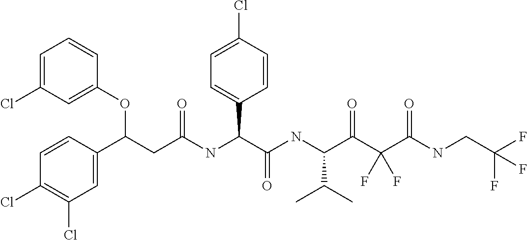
C1=C(Cl)C=C(OC(C2=CC(Cl)=C(Cl)C=C2)CC(=O)NC(C2=CC=C(Cl)C=C2)C(=O)NC(C(C)C)C(=O)C(C(=O)NCC(F)(F)F)(F)F)C=C1
